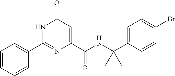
C1=CC=CC(C2=NC(C(=O)NC(C3=CC=C(Br)C=C3)(C)C)=CC(=O)N2)=C1
